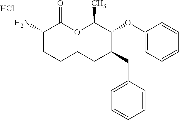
Cl.NC1CCCCC(CC2=CC=CC=C2)C(OC2=CC=CC=C2)C(C)OC1=O
